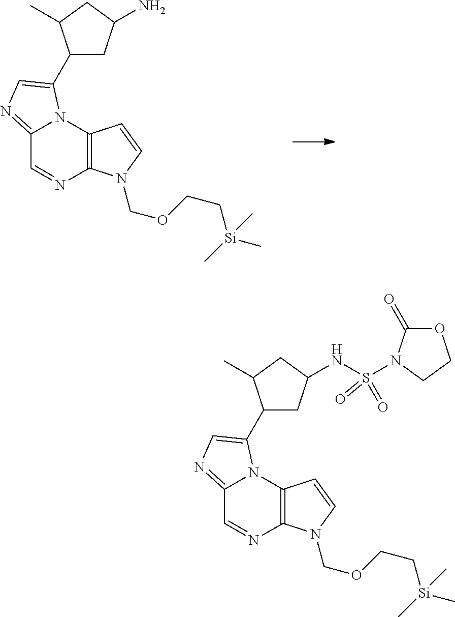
C12=NC=C(C3CC(N)CC3C)N1C1=C(N=C2)N(COCC[Si](C)(C)C)C=C1.C12=NC=C(C3CC(NS(N4C(=O)OCC4)(=O)=O)CC3C)N1C1=C(N=C2)N(COCC[Si](C)(C)C)C=C1
